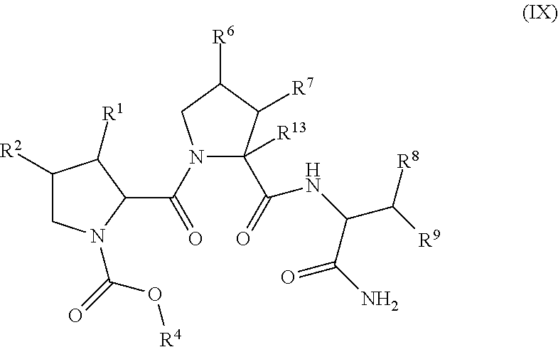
C1([R2])CN(C(=O)O[R4])C(C(N2C(C(=O)NC(C(N)=O)C([R9])[R8])([R13])C([R7])C([R6])C2)=O)C1[R1]
